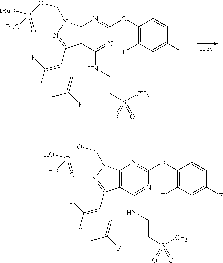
C1(F)=C(C2=NN(COP([tBuO])([tBuO])=O)C3=C2C(NCCS(C)(=O)=O)=NC(OC2=C(F)C=C(F)C=C2)=N3)C=C(F)C=C1.C1(F)=C(C2=NN(COP(O)(O)=O)C3=C2C(NCCS(C)(=O)=O)=NC(OC2=C(F)C=C(F)C=C2)=N3)C=C(F)C=C1
